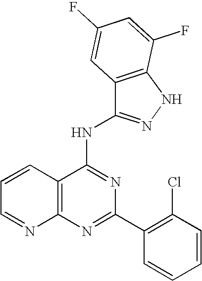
C12=C(N=C(C3=C(Cl)C=CC=C3)N=C1NC1=NNC3=C1C=C(F)C=C3F)N=CC=C2
